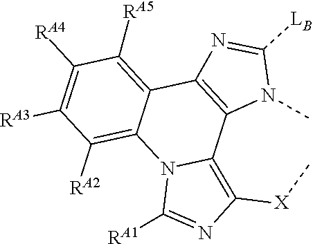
C1([RA4])=C([RA3])C([RA2])=C2C(=C1[RA5])C1=C(C3=C([X]C)N=C([RA1])N23)N(C)C([LB])=N1
